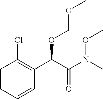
C1=CC=CC(C(C(=O)N(C)OC)OCOC)=C1Cl
